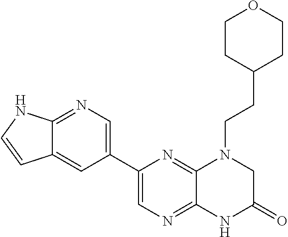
C12=NC=C(C3=CN=C4C(=N3)N(CCC3CCOCC3)CC(=O)N4)C=C1C=CN2
